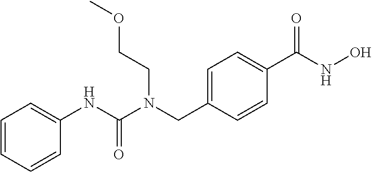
C1=CC=CC(NC(N(CC2=CC=C(C(NO)=O)C=C2)CCOC)=O)=C1
